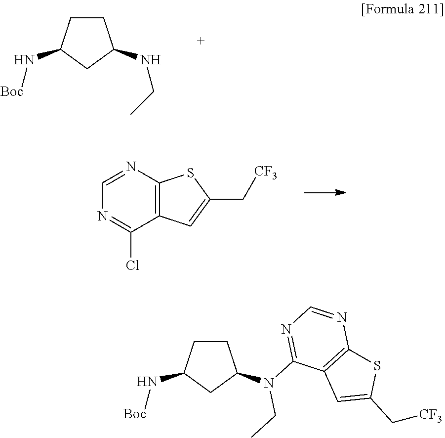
C1CC(N[Boc])CC1N(C1=NC=NC2=C1C=C(C[CF3])S2)CC.C1CC(N[Boc])CC1NCC.C1=NC2=C(C(Cl)=N1)C=C(C[CF3])S2
